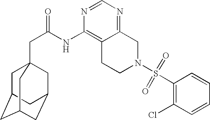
C1C2CC3CC(CC1(CC(=O)NC1=C4C(=NC=N1)CN(S(C1=C(Cl)C=CC=C1)(=O)=O)CC4)C3)C2
